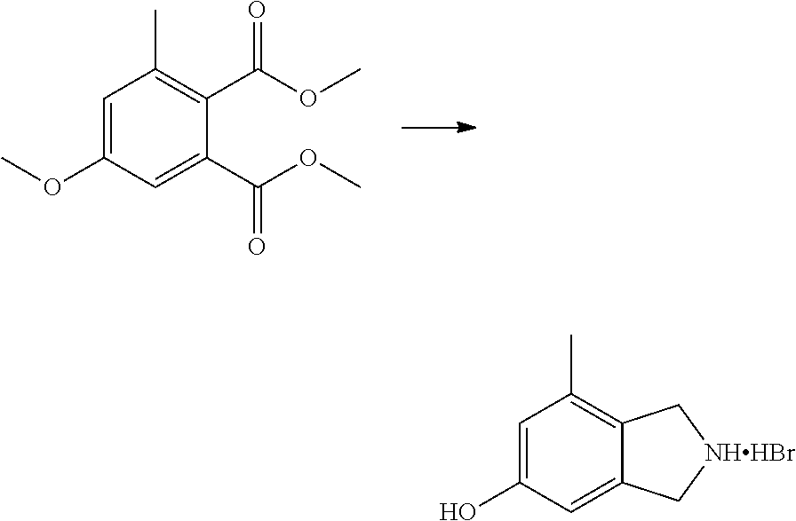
C1=C(OC)C=C(C(OC)=O)C(C(OC)=O)=C1C.C1=C(O)C=C2C(=C1C)C[NHHBr]C2
